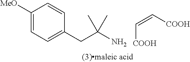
C1([MeO])=CC=C(CC(N)(C)C)C=C1.C(=C[COOH])[COOH]
